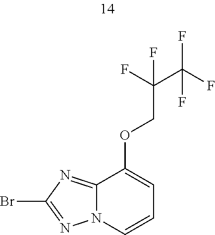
C1(OCC(F)(C(F)(F)F)F)=CC=CN2C1=NC(Br)=N2
